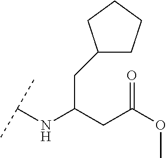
C(C(CC(OC)=O)NC(C)C)C1CCCC1
